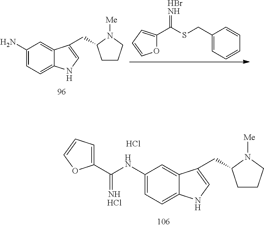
C1(NC(C2=CC=CO2)=N)=CC=C2C(=C1)C(CC1CCCN1[Me])=CN2.Cl.Cl.C1(N)=CC=C2C(=C1)C(CC1CCCN1[Me])=CN2.O1C(C(SCC2=CC=CC=C2)=N)=CC=C1.Br
